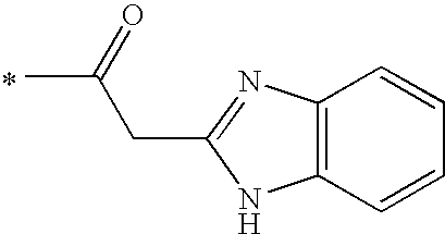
C12=C(N=C(CC(=O)C)N1)C=CC=C2
